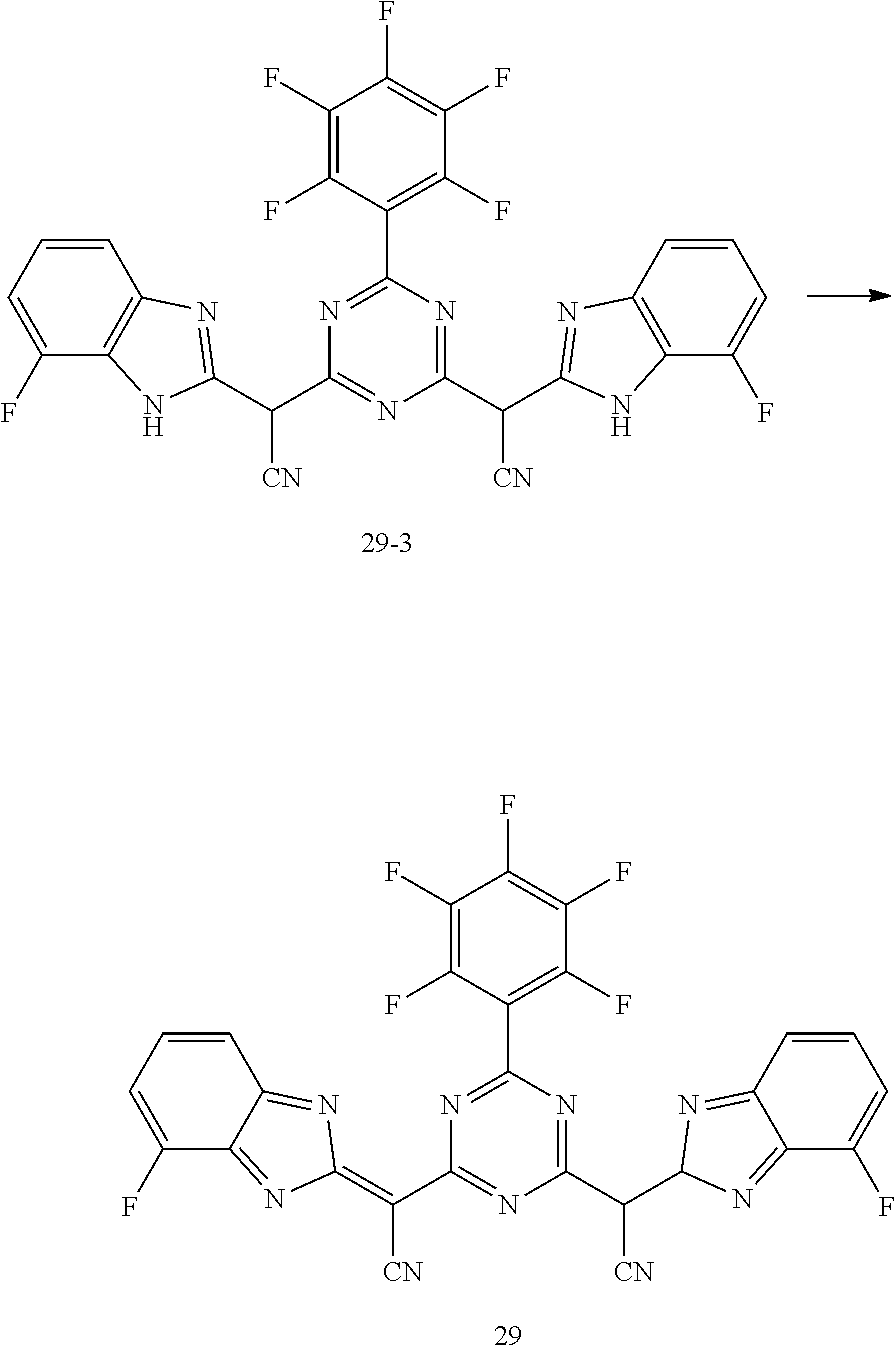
C1(F)=C(F)C(C2=NC(C([CN])C3=NC4=C(C(F)=CC=C4)N3)=NC(C([CN])C3=NC4=C(C(F)=CC=C4)N3)=N2)=C(F)C(F)=C1F.C1(F)=C(F)C(C2=NC(C([CN])=C3N=C4C(F)=CC=CC4=N3)=NC(C([CN])C3N=C4C(F)=CC=CC4=N3)=N2)=C(F)C(F)=C1F
